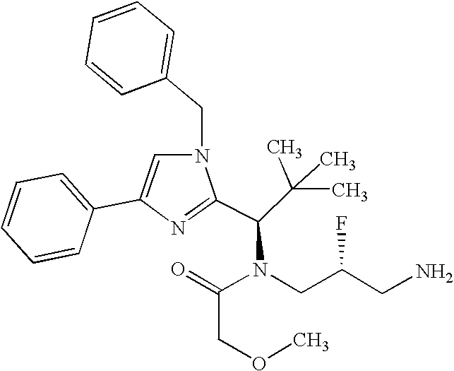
N1(CC2=CC=CC=C2)C=C(C2=CC=CC=C2)N=C1C(C(C)(C)C)N(C(COC)=O)CC(CN)F
